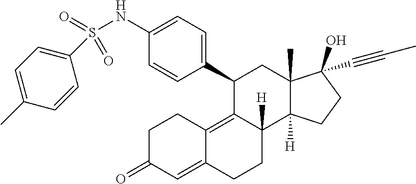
S(NC1=CC=C(C2C3=C4C(=CC(=O)CC4)CCC3([H])C3([H])C(C)(C2)C(O)(C#CC)CC3)C=C1)(C1=CC=C(C)C=C1)(=O)=O
